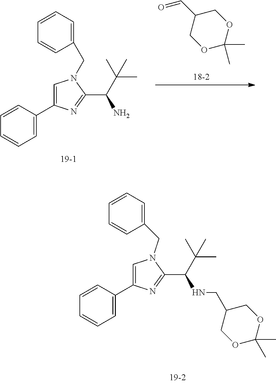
C1C(C=O)COC(C)(C)O1.C1=CC(C2=CN(CC3=CC=CC=C3)C(C(N)C(C)(C)C)=N2)=CC=C1.C1(C2=CN(CC3=CC=CC=C3)C(C(NCC3COC(C)(C)OC3)C(C)(C)C)=N2)=CC=CC=C1
